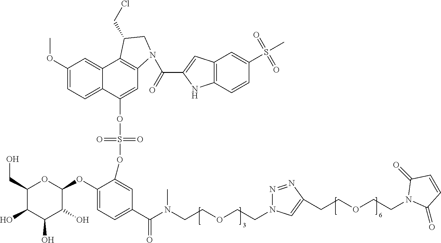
C1(CO)C(O)C(O)C(O)C(OC2=CC=C(C(N(CCOCCN3N=NC(CCOCCN4C(=O)C=CC4=O)=C3)C)=O)C=C2OS(=O)(=O)OC2=CC3=C(C4=CC(OC)=CC=C24)C(CCl)CN3C(=O)C2=CC3=C(N2)C=CC(S(C)(=O)=O)=C3)O1
